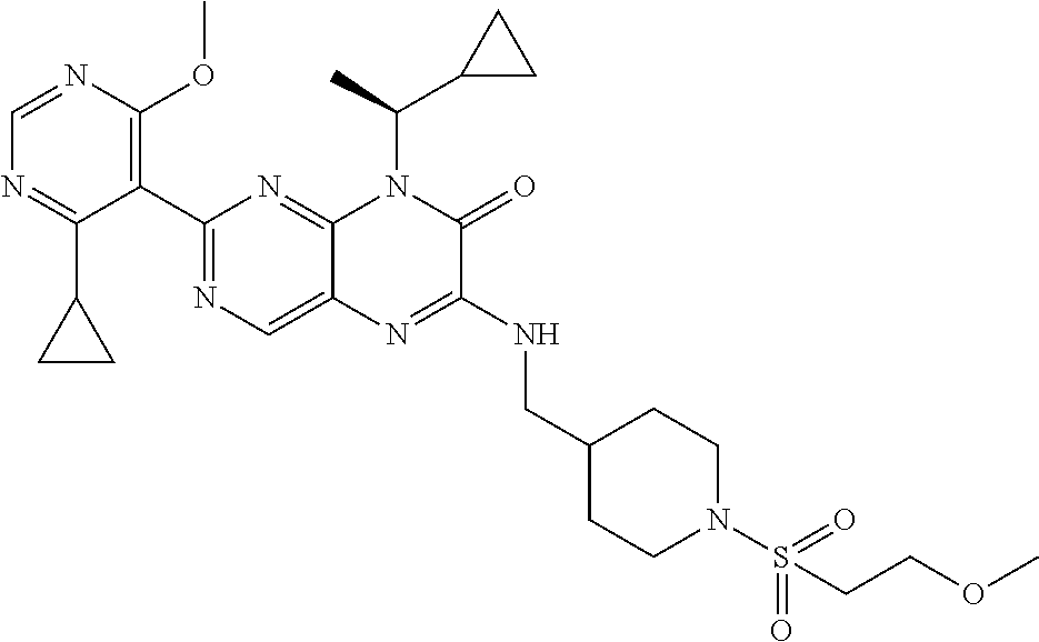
C1(C2=NC=C3C(=N2)N(C(C)C2CC2)C(=O)C(NCC2CCN(S(=O)(=O)CCOC)CC2)=N3)=C(OC)N=CN=C1C1CC1
